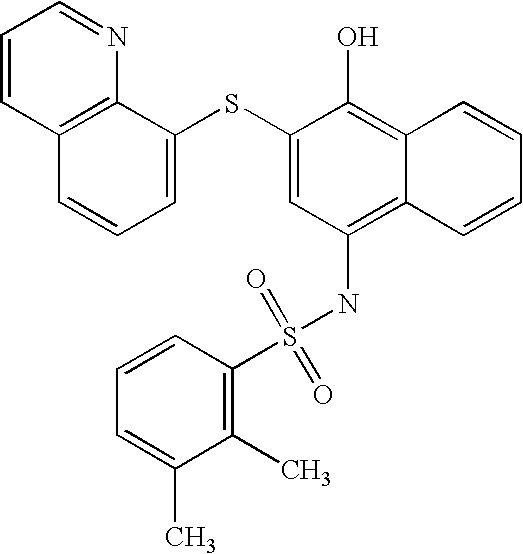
C1=CC2=C(N=C1)C(SC1=CC(NS(C3=C(C)C(C)=CC=C3)(=O)=O)=C3C(=C1O)C=CC=C3)=CC=C2
